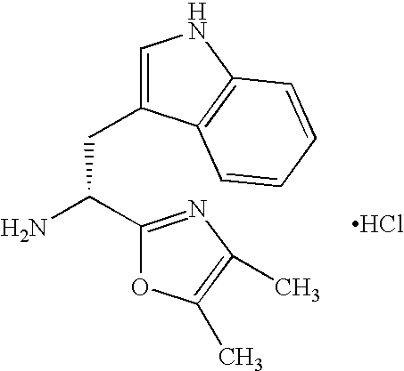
C1(C(N)CC2=CNC3=C2C=CC=C3)=NC(C)=C(C)O1.Cl
